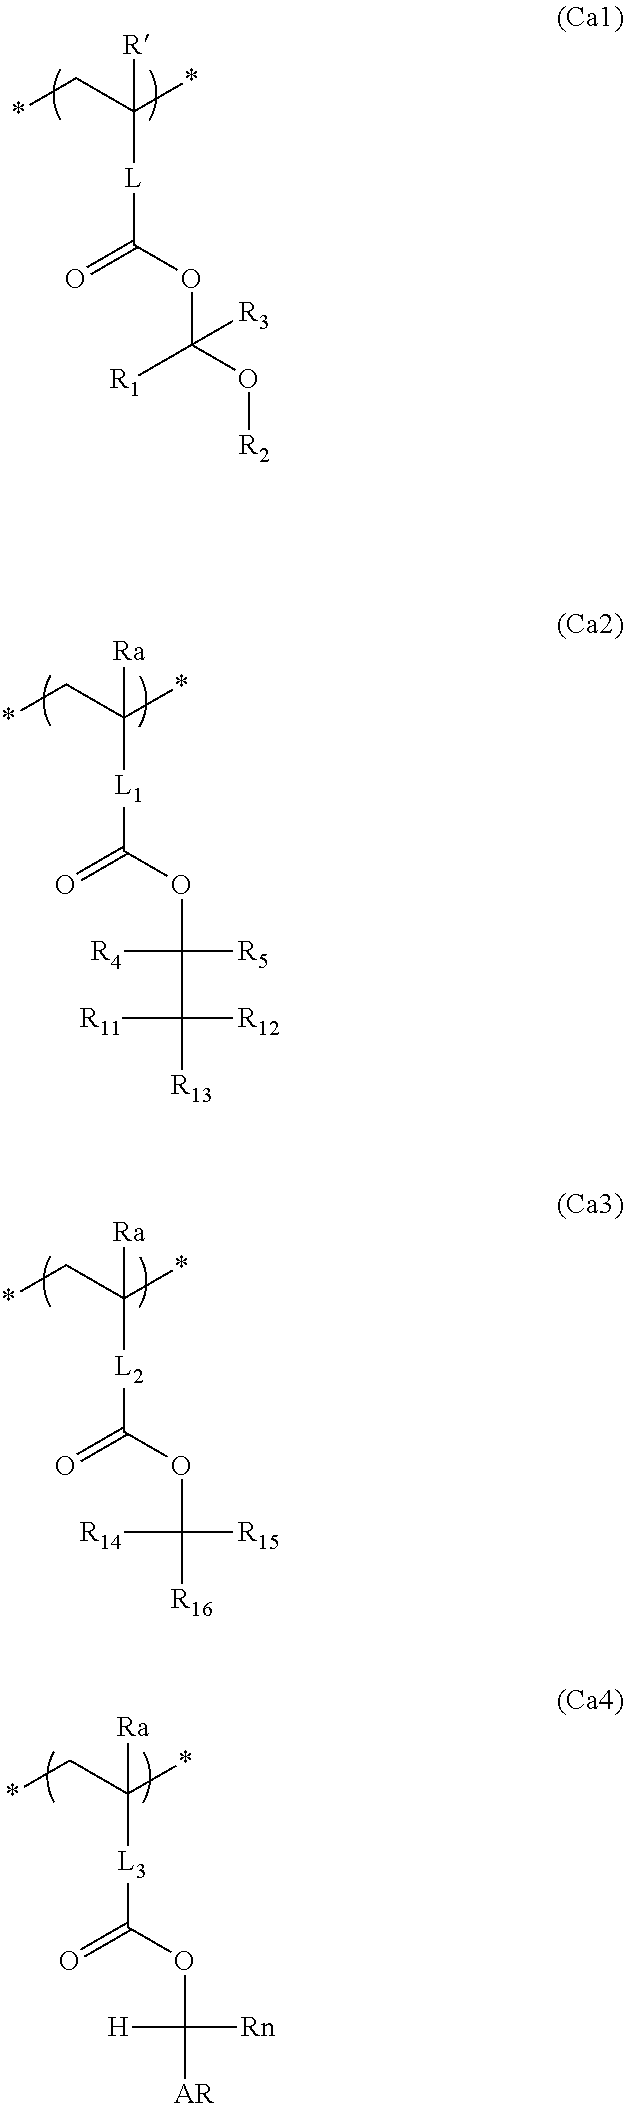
*CC(*)([R])[L]C(=O)OC(O[R2])([R1])[R3].*CC(*)([Ra])[L1]C(=O)OC(C([R13])([R12])[R11])([R4])[R5].*CC(*)([Ra])[L2]C(=O)OC([R16])([R14])[R15].*CC(*)([Ra])[L3]C(=O)OC([AR])([H])[Rn]
